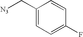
C1(C[N3])=CC=C(F)C=C1
